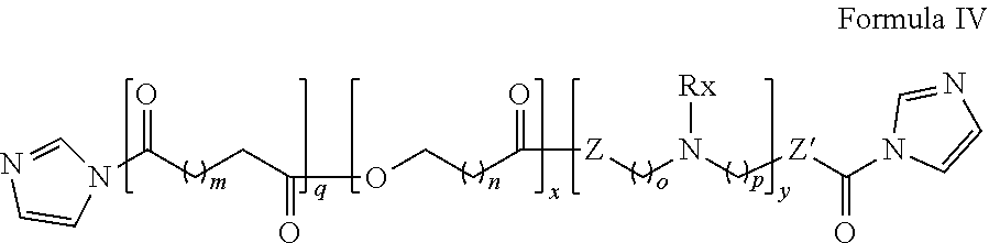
C(CCC(N1C=NC=C1)=O)(OCCC([Z]CN(C[Z]C(N1C=CN=C1)=O)[Rx])=O)=O
